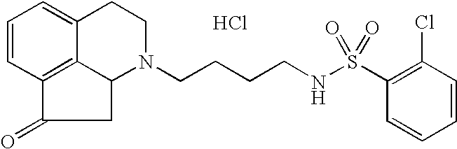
Cl.C12=C3C=CC=C1CCN(CCCCNS(=O)(=O)C1=C(Cl)C=CC=C1)C2CC3=O
